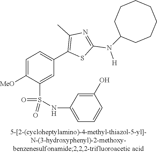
C1=C([MeO])C(S(NC2=CC=CC(O)=C2)(=O)=O)=CC(C2=C(C)N=C(N([H])C3CCCCCCC3)S2)=C1
